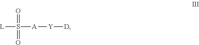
[L]S([A][Y][D])(=O)=O
